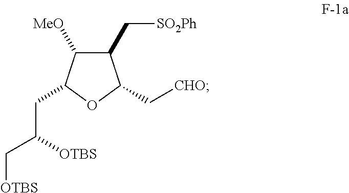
C1(C[SO2Ph])C([MeO])C(CC([OTBS])C[OTBS])OC1C[CHO]
